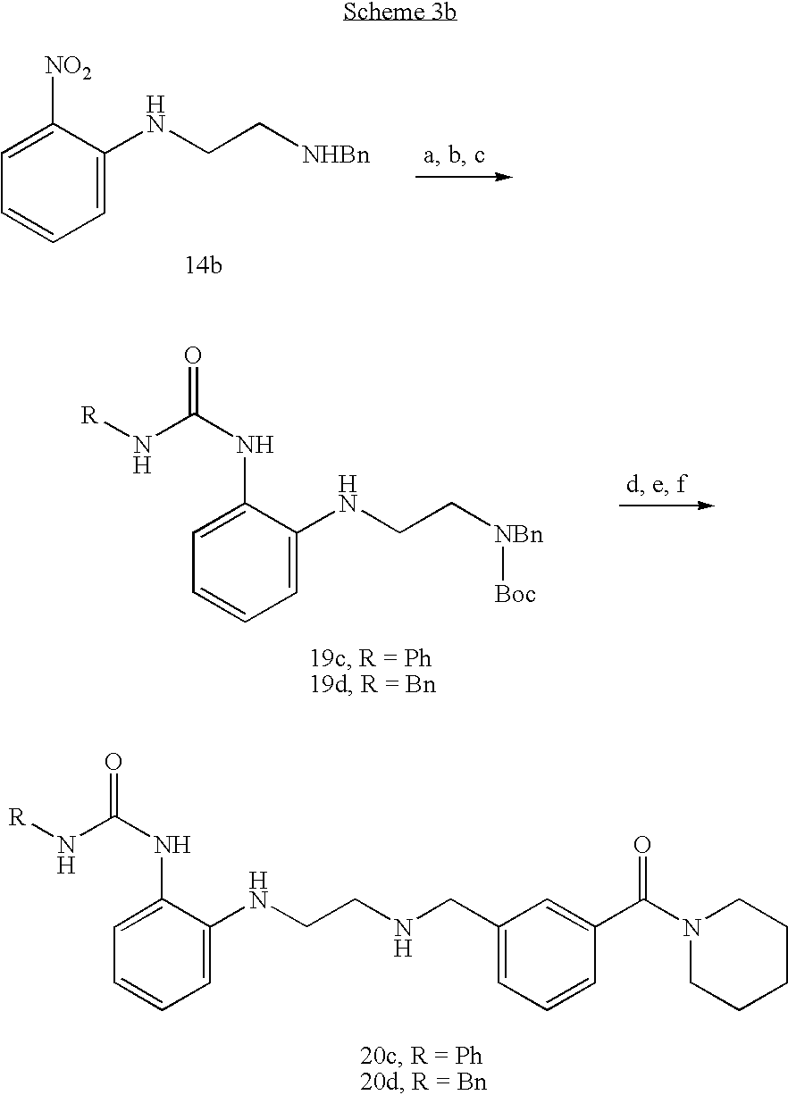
C1=C(NCC[NHBn])C([NO2])=CC=C1.C1=C(NCC[NBn][Boc])C(NC(=O)N[R])=CC=C1.C1=C(NCCNCC2=CC=CC(C(N3CCCCC3)=O)=C2)C(NC(=O)N[R])=CC=C1
